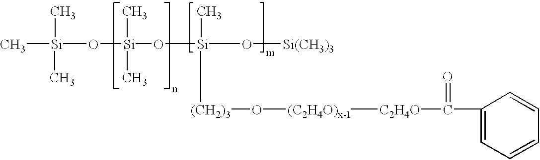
C[Si](O[Si](C)(C)O[Si](O[Si(CH3)3])([(CH2)3]O[(C2H4O)x-1][C2H4O]C(C1=CC=CC=C1)=O)C)(C)C
